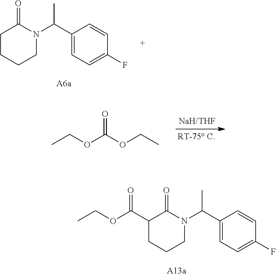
C1CCCN(C(C2=CC=C(F)C=C2)C)C1=O.O=C(OCC)OCC.C1(C(OCC)=O)CCCN(C(C2=CC=C(F)C=C2)C)C1=O
